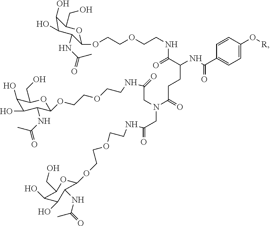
C1=CC(C(NC(C(=O)NCCOCCOC2C(NC(=O)C)C(O)C(O)C(CO)O2)CCC(N(CC(=O)NCCOCCOC2C(NC(=O)C)C(O)C(O)C(CO)O2)CC(=O)NCCOCCOC2OC(CO)C(O)C(O)C2NC(=O)C)=O)=O)=CC=C1O[R]
